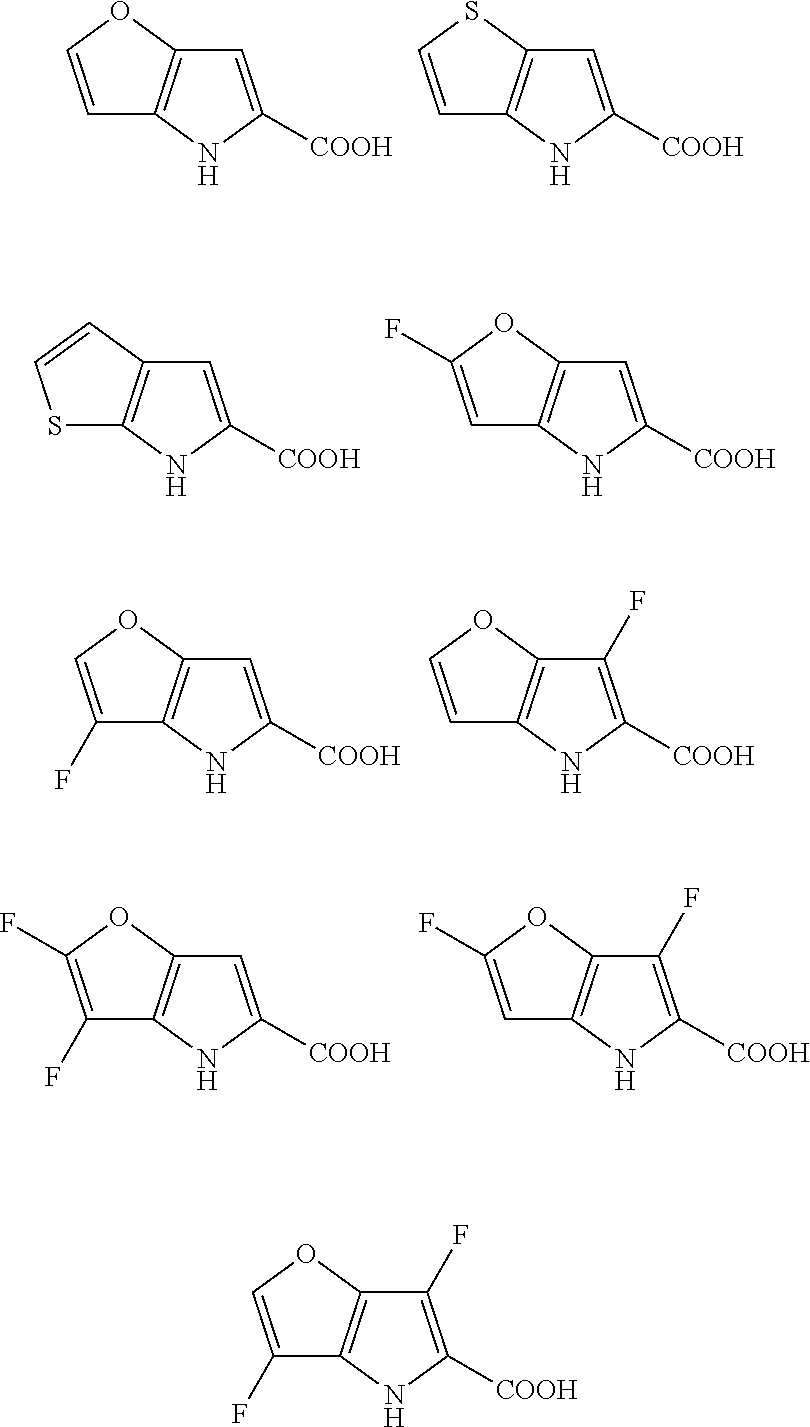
C1=COC2=C1NC([COOH])=C2.C1=CSC2=C1NC([COOH])=C2.S1C2=C(C=C1)C=C([COOH])N2.C1=C(F)OC2=C1NC([COOH])=C2.C1(F)=COC2=C1NC([COOH])=C2.C1=COC2=C1NC([COOH])=C2F.C1(F)=C(F)OC2=C1NC([COOH])=C2.C1=C(F)OC2=C1NC([COOH])=C2F.C1(F)=COC2=C1NC([COOH])=C2F
